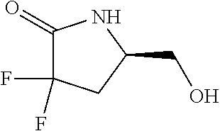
C1(=O)C(F)(F)CC(CO)N1
